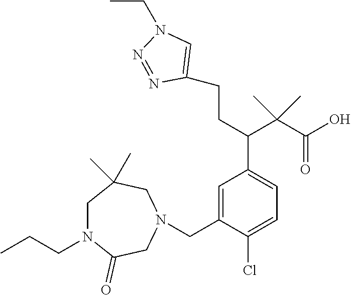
C(C1=CC(C(CCC2=CN(CC)N=N2)C(C(=O)O)(C)C)=CC=C1Cl)N1CC(=O)N(CCC)CC(C)(C)C1
